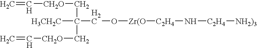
C=C[CH2O]CC([H3CH2C])(C[CH2O]C=C)CO[Zr(O][C2H4]N[C2H4][NH2)3]
